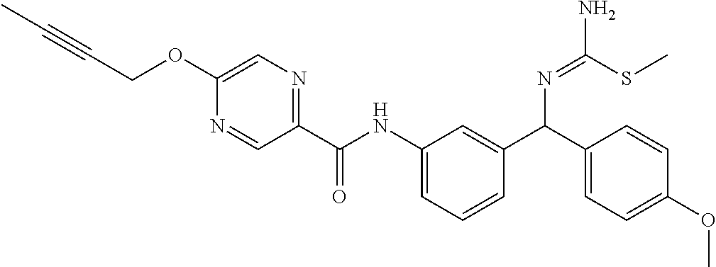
C1=C(OCC#CC)N=CC(C(NC2=CC=CC(C(C3=CC=C(OC)C=C3)N=C(SC)N)=C2)=O)=N1
